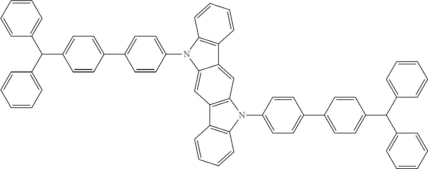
C12=CC3=C(C=C1N(C1=CC=C(C4=CC=C(C(C5=CC=CC=C5)C5=CC=CC=C5)C=C4)C=C1)C1=C2C=CC=C1)C1=C(N3C2=CC=C(C3=CC=C(C(C4=CC=CC=C4)C4=CC=CC=C4)C=C3)C=C2)C=CC=C1
